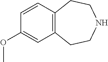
C12=C(C=CC(OC)=C1)CCNCC2
